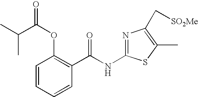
C1=CC=CC(C(NC2=NC(C[SO2Me])=C(C)S2)=O)=C1OC(=O)C(C)C
